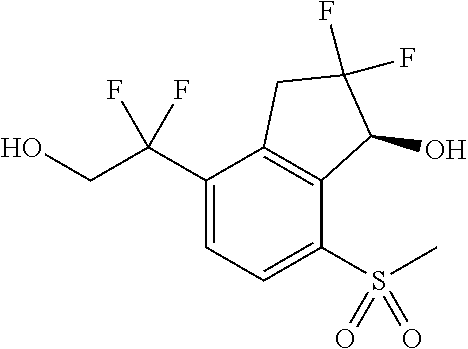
C1(C(CO)(F)F)=CC=C(S(C)(=O)=O)C2=C1CC(F)(F)C2O
